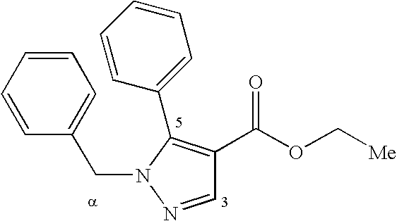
C1=NN(CC2=CC=CC=C2)C(C2=CC=CC=C2)=C1C(OC[Me])=O
